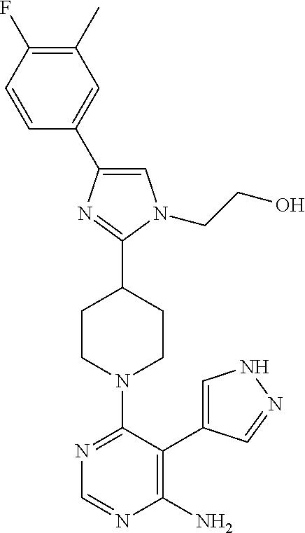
C1=C(C2=CN(CCO)C(C3CCN(C4=NC=NC(N)=C4C4=CNN=C4)CC3)=N2)C=CC(F)=C1C
